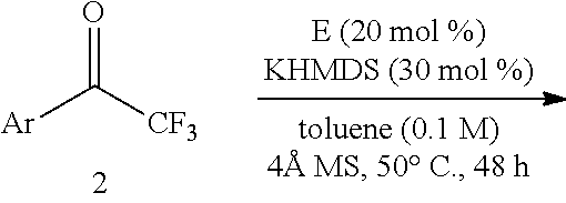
[Ar]C([CF3])=O
